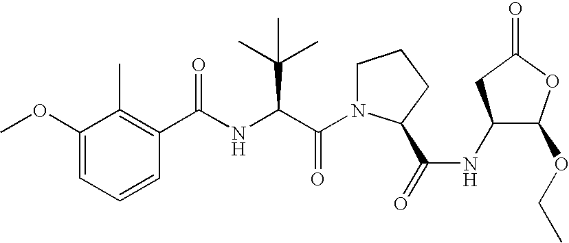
C1=CC=C(OC)C(C)=C1C(NC(C(N1CCCC1C(=O)NC1C(OCC)OC(=O)C1)=O)C(C)(C)C)=O
